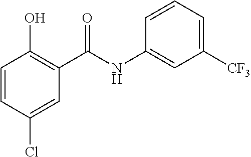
C1=CC(Cl)=CC(C(NC2=CC([CF3])=CC=C2)=O)=C1O
